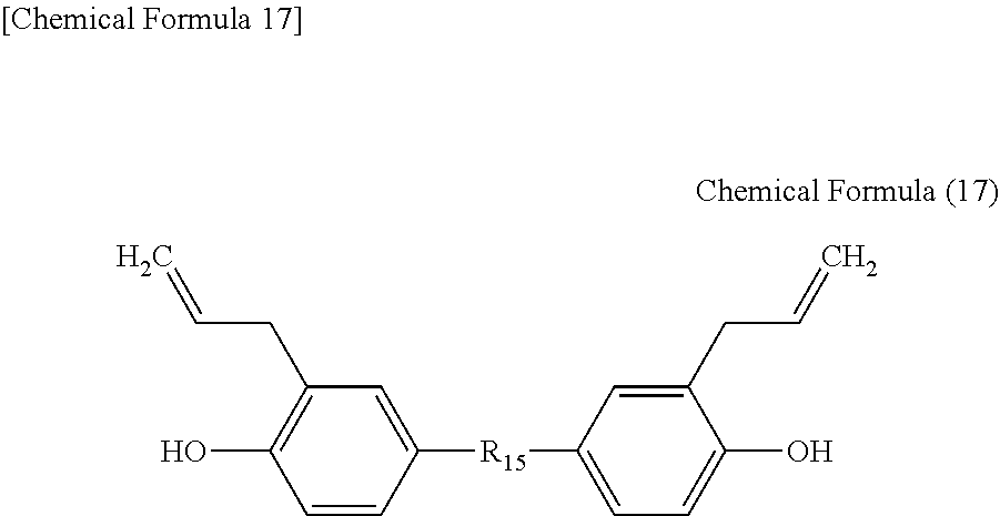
C1=C([R15]C2=CC=C(O)C(CC=C)=C2)C=CC(O)=C1CC=C
